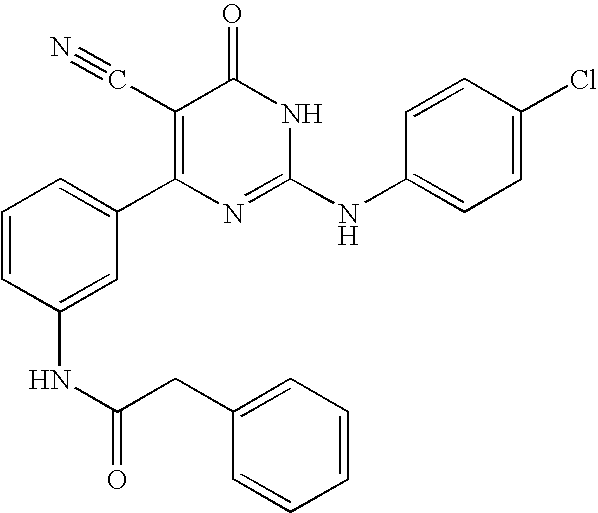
C1(NC(CC2=CC=CC=C2)=O)=CC(C2=C(C#N)C(=O)NC(NC3=CC=C(Cl)C=C3)=N2)=CC=C1
